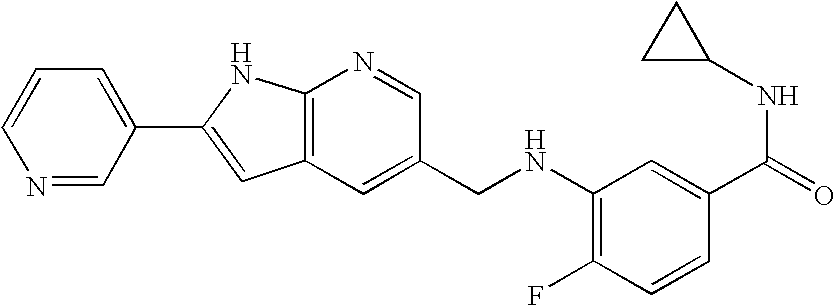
N1=CC(C2=CC3=C(N2)N=CC(CNC2=C(F)C=CC(C(NC4CC4)=O)=C2)=C3)=CC=C1
